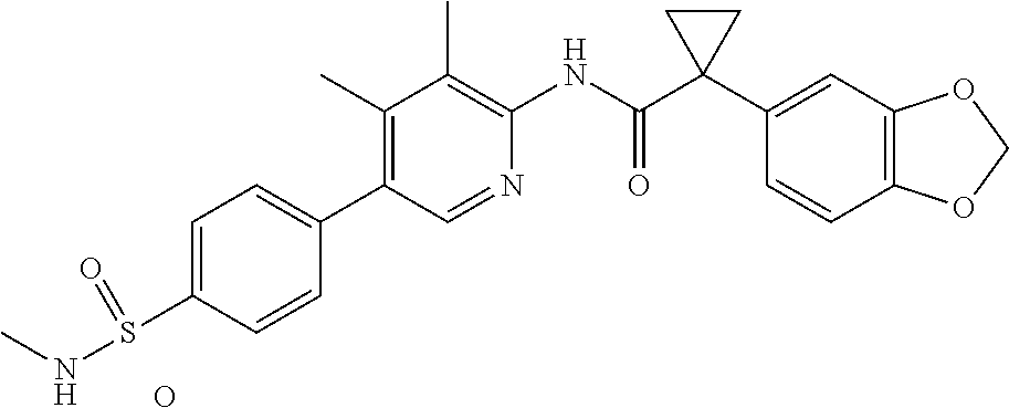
C1(C)=C(C2=CC=C(S(NC)=O)C=C2)C=NC(NC(C2(C3=CC4=C(C=C3)OCO4)CC2)=O)=C1C.O
